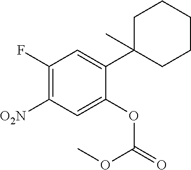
C1C(C2=CC(F)=C([O2N])C=C2OC(=O)OC)(C)CCCC1
